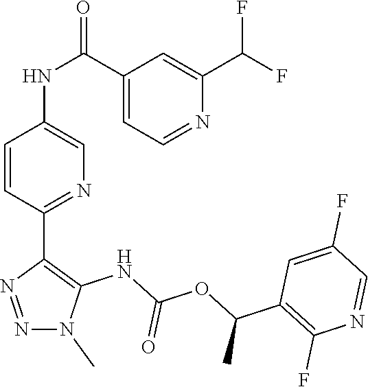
N1(C)N=NC(C2=NC=C(NC(C3=CC=NC(C(F)F)=C3)=O)C=C2)=C1NC(OC(C1=C(F)N=CC(F)=C1)C)=O
